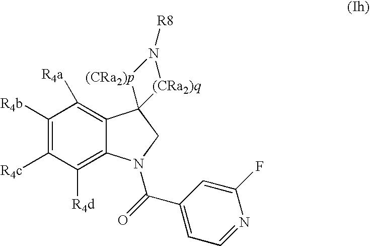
C1([R4b])=C([R4c])C([R4d])=C2C(=C1[R4a])C1(CN2C(=O)C2=CC=NC(F)=C2)[(CRa2)p]N([R8])[(CRa2)q]1
